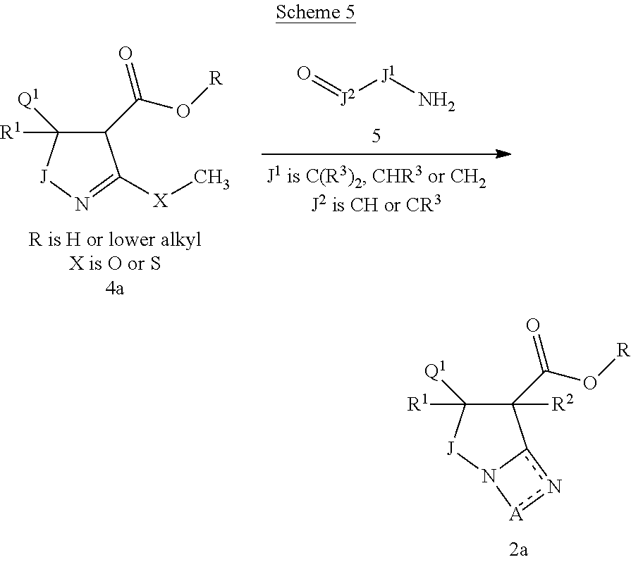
C1(C(O[R])=O)([R2])C([R1])([Q1])[J]N2c1n[A]2.C1(C(O[R])=O)C([R1])([Q1])[J]N=C1[X]C.O=[J2][J1]N
